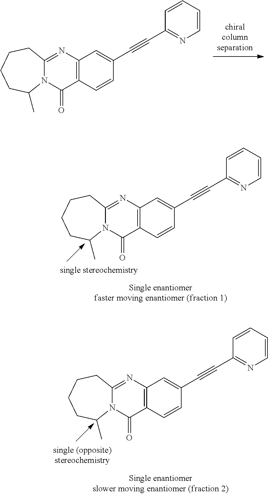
[chiralcolumnseparation].C12=C(N=C3N(C1=O)C(C)CCCC3)C=C(C#CC1=NC=CC=C1)C=C2.C12=C(N=C3N(C1=O)C(C)CCCC3)C=C(C#CC1=NC=CC=C1)C=C2.C12=C(N=C3N(C1=O)C(C)CCCC3)C=C(C#CC1=NC=CC=C1)C=C2
